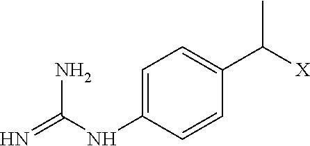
N=C(NC1=CC=C(C(C)[X])C=C1)N
